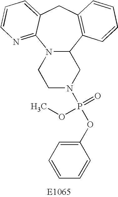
N12C(C3=C(CC4=CC=CN=C14)C=CC=C3)CN(P(OC1=CC=CC=C1)(=O)OC)CC2
